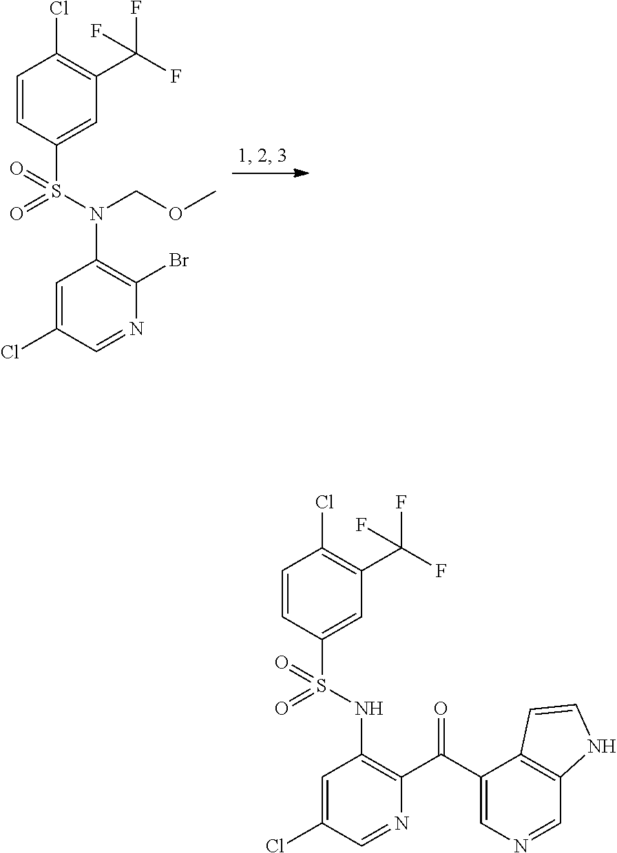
C1=C(Cl)C=NC(Br)=C1N(S(C1=CC(C(F)(F)F)=C(Cl)C=C1)(=O)=O)COC.C1=C(Cl)C=NC(C(C2=CN=CC3=C2C=CN3)=O)=C1NS(C1=CC(C(F)(F)F)=C(Cl)C=C1)(=O)=O
